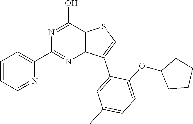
C12=C(C(O)=NC(C3=CC=CC=N3)=N1)SC=C2C1=CC(C)=CC=C1OC1CCCC1
